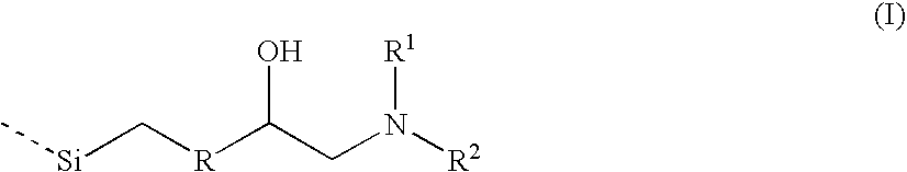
[Si](C[R]C(CN([R2])[R1])O)C
